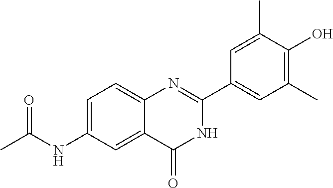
C1=C(NC(C)=O)C=C2C(=C1)N=C(C1=CC(C)=C(O)C(C)=C1)NC2=O
